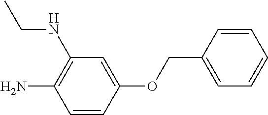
C1=CC(COC2=CC(NCC)=C(N)C=C2)=CC=C1
